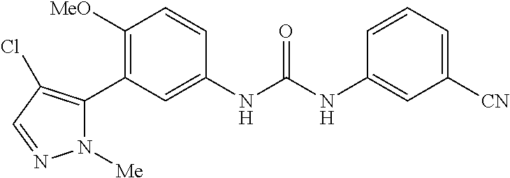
C1([MeO])=C(C2=C(Cl)C=NN2[Me])C=C(NC(NC2=CC([CN])=CC=C2)=O)C=C1
